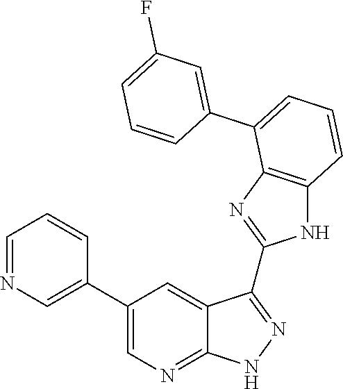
C1=C(C2=CC=CC3=C2N=C(C2=NNC4=NC=C(C5=CN=CC=C5)C=C42)N3)C=CC=C1F
